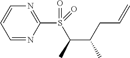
C1=NC(S(C(C(C)CC=C)C)(=O)=O)=NC=C1
